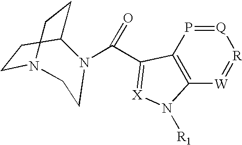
C1CC2CCN1CCN2C(=O)C1=[X]N([R1])C2=C1P=[Q][R]=[W]2
